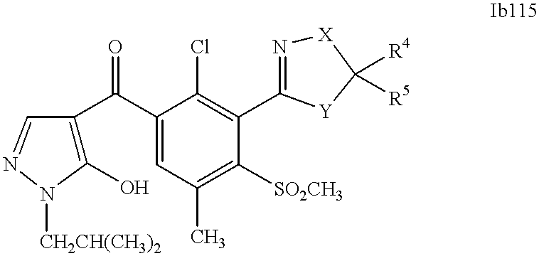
C1(O)=C(C(C2=CC(C)=C([SO2CH3])C(C3=N[X]C([R4])([R5])[Y]3)=C2Cl)=O)C=NN1[CH2CH(CH3)2]
